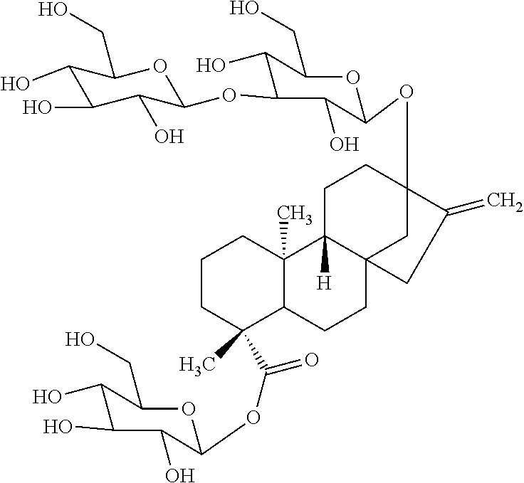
C1CC(C(=O)OC2C(O)C(O)C(O)C(CO)O2)(C)C2C(C)(C1)C1([H])C3(CC2)CC(OC2OC(CO)C(O)C(OC4OC(CO)C(O)C(O)C4O)C2O)(CC1)C(=C)C3
